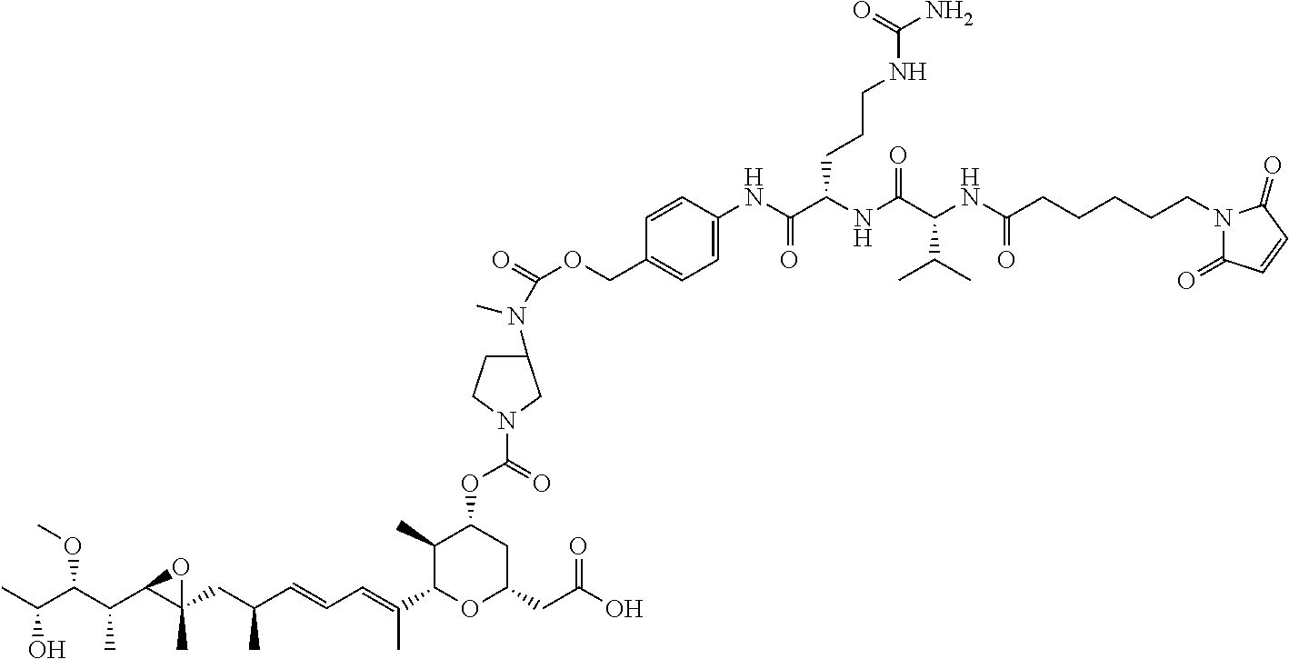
CC(C(C(C1C(CC(C=CC=C(C2OC(CC(O)=O)CC(OC(=O)N3CCC(N(C)C(=O)OCC4=CC=C(NC(C(NC(C(NC(CCCCCN5C(=O)C=CC5=O)=O)C(C)C)=O)CCCNC(N)=O)=O)C=C4)C3)C2C)C)C)(C)O1)C)OC)O
